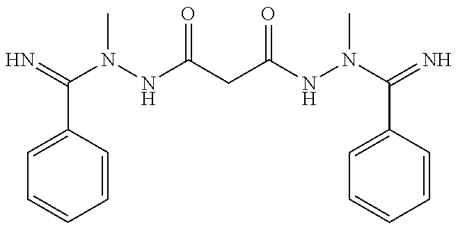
C1=C(C(=N)N(NC(CC(NN(C(=N)C2=CC=CC=C2)C)=O)=O)C)C=CC=C1
